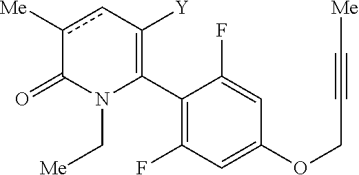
C1(C2=C([Y])cc([Me])C(=O)N2C[Me])=C(F)C=C(OCC#C[Me])C=C1F
